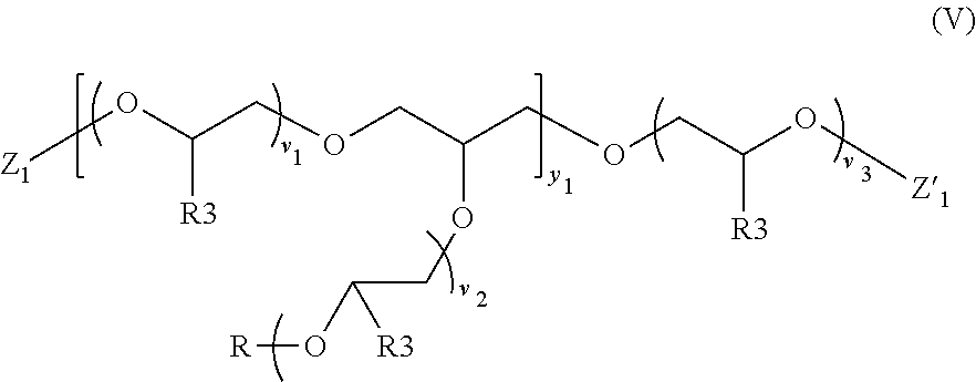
[Z1]OC(COCC(COCC(O[Z1])[R3])OCC(O[R])[R3])[R3]
